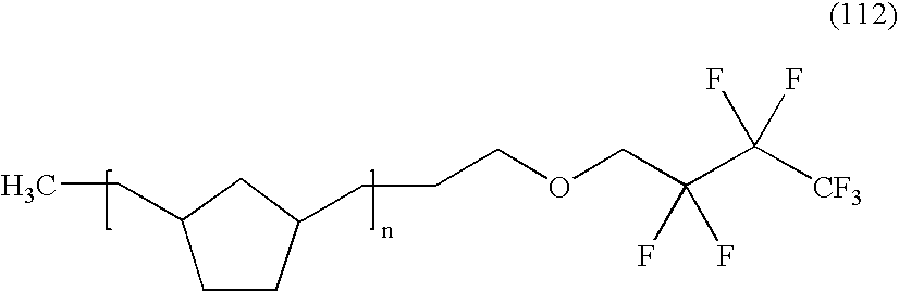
C(C1CCC(CCCOCC(C([CF3])(F)F)(F)F)C1)C
